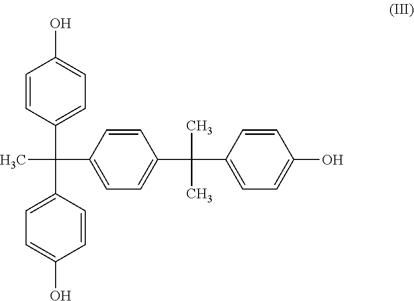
C1=CC(C(C)(C2=CC=C(C(C)(C)C3=CC=C(O)C=C3)C=C2)C2=CC=C(O)C=C2)=CC=C1O
